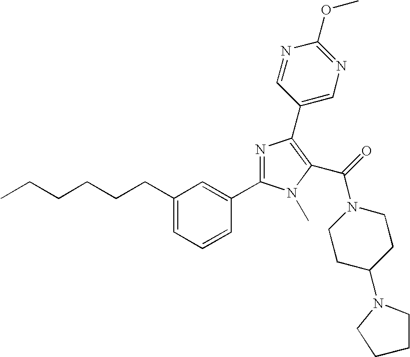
C(CCCCC1=CC=CC(C2=NC(C3=CN=C(OC)N=C3)=C(C(N3CCC(N4CCCC4)CC3)=O)N2C)=C1)C
